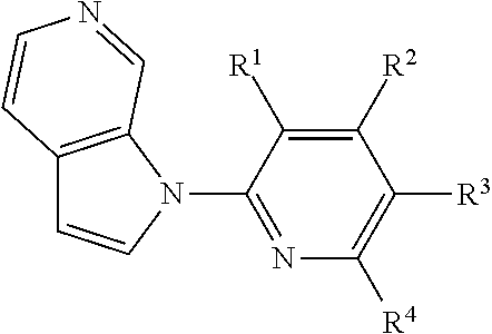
N1=C(N2C3=C(C=C2)C=CN=C3)C([R1])=C([R2])C([R3])=C1[R4]
